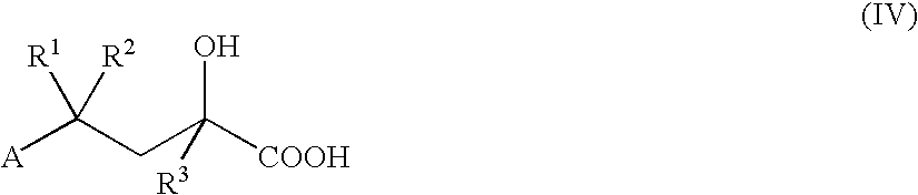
[A]C(CC([COOH])(O)[R3])([R1])[R2]
